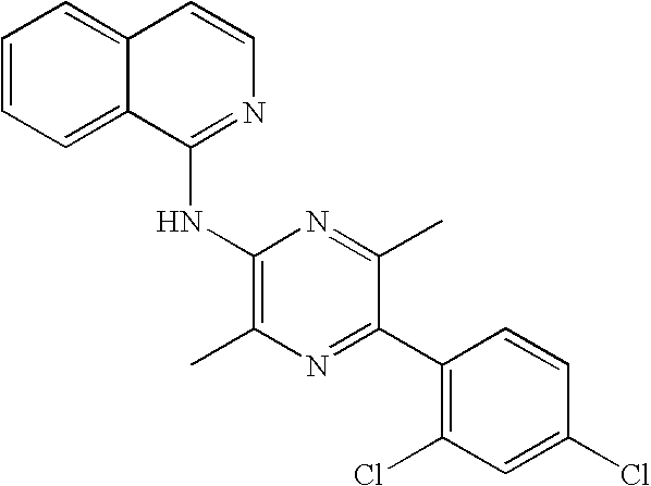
C1(Cl)=CC(Cl)=C(C2=NC(C)=C(NC3=NC=CC4=CC=CC=C43)N=C2C)C=C1
